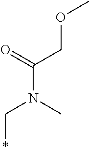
*CN(C)C(=O)COC
